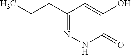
CCCC1=NNC(=O)C(O)=C1
